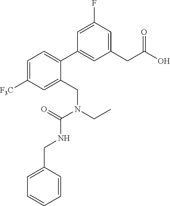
C1=C([F3C])C=C(CN(CC)C(=O)NCC2=CC=CC=C2)C(C2=CC(CC(O)=O)=CC(F)=C2)=C1
